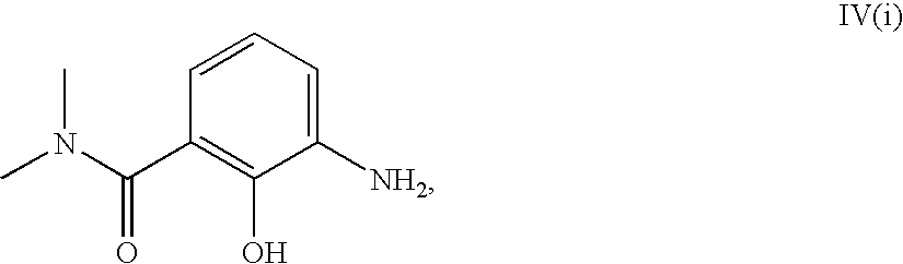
C1([NH2])=CC=CC(C(N(C)C)=O)=C1O
